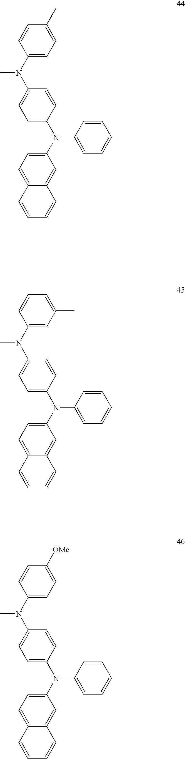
C1(N(C2=CC=C(N(C3=CC=C4C(=C3)C=CC=C4)C3=CC=CC=C3)C=C2)C)=CC=C(C)C=C1.C1(N(C2=CC=C(N(C3=CC=C4C(=C3)C=CC=C4)C3=CC=CC=C3)C=C2)C)=CC(C)=CC=C1.C1(N(C2=CC=C(N(C3=CC=C4C(=C3)C=CC=C4)C3=CC=CC=C3)C=C2)C)=CC=C([OMe])C=C1
